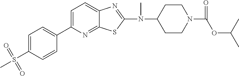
C1=C(C2=CC=C(S(=O)(=O)C)C=C2)N=C2C(=C1)N=C(N(C1CCN(C(OC(C)C)=O)CC1)C)S2
